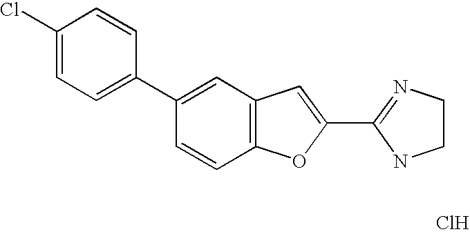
C1(C2=NCCN2)=CC2=C(O1)C=CC(C1=CC=C(Cl)C=C1)=C2.Cl
